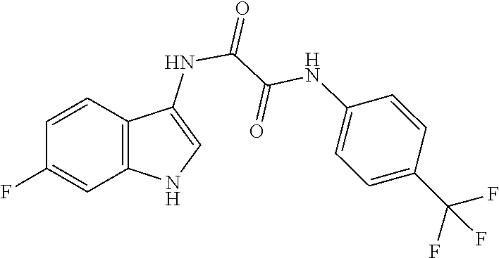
C1(C(F)(F)F)=CC=C(NC(=O)C(NC2=CNC3=C2C=CC(F)=C3)=O)C=C1
